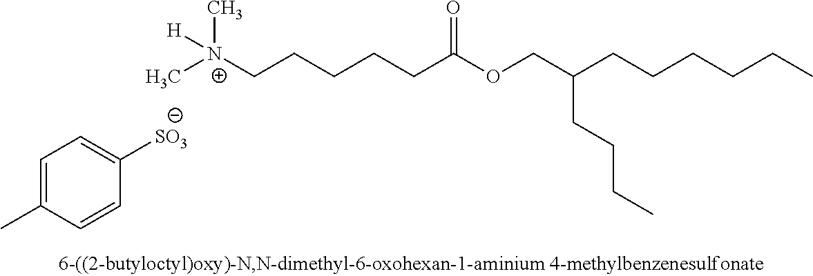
C[N+](CCCCCC(OCC(CCCCCC)CCCC)=O)([H])C.C1=C(C)C=CC([SO3])=C1
